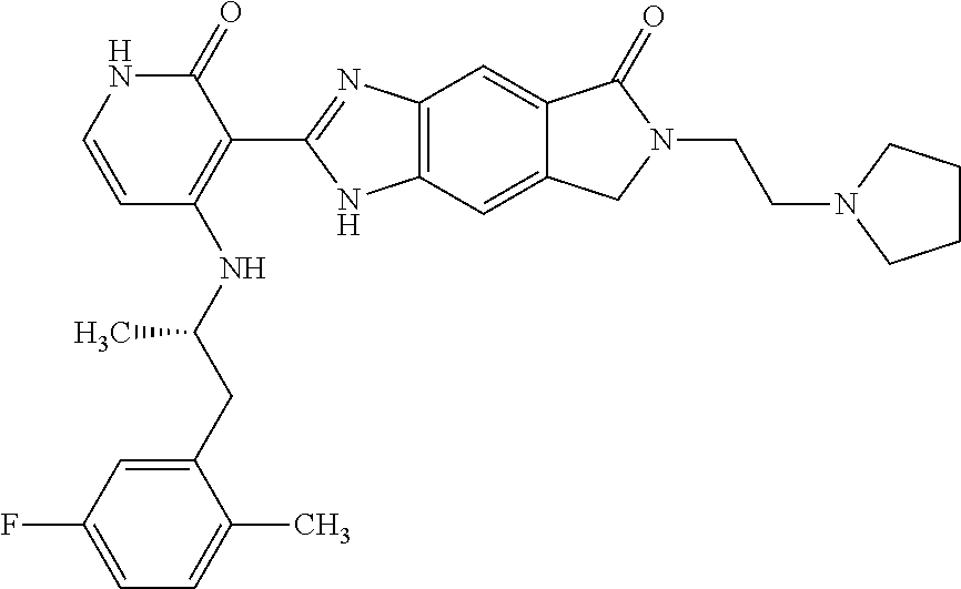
C12=C(C=C3C(=C1)C(=O)N(CCN1CCCC1)C3)NC(C1=C(NC(CC3=CC(F)=CC=C3C)C)C=CNC1=O)=N2
